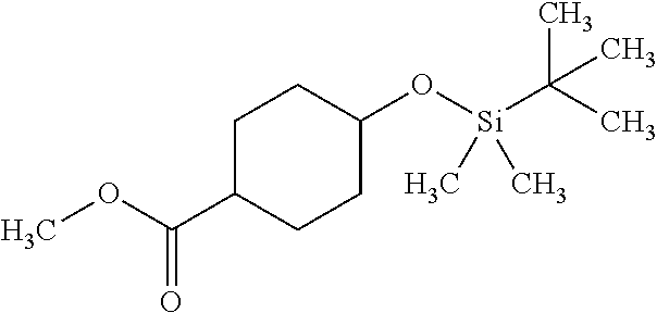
C1C(C(OC)=O)CCC(O[Si](C(C)(C)C)(C)C)C1
